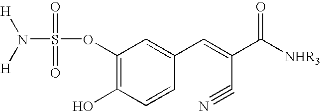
C1(OS(N([H])[H])(=O)=O)=C(O)C=CC(C=C(C([NHR3])=O)C#N)=C1
